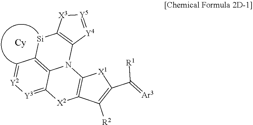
C12=[Y3][Y2]=CC3=C1N(C1=C([Si]3)[X3][Y5]=[Y4]1)C1=C([X2]2)C([R2])=C(C([R1])=[Ar3])[X1]1
